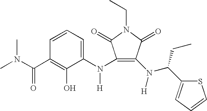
C1=CC(C(=O)N(C)C)=C(O)C(N(C2=C(N([H])C(C3=CC=CS3)CC)C(=O)N(CC)C2=O)[H])=C1
